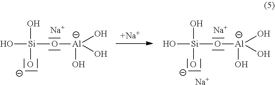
O[Si](O[Al](O)(O)O)(O)[O-].[Na].O[Si](O[Al](O)(O)O)(O)[O-].[Na].[Na].[Na]
